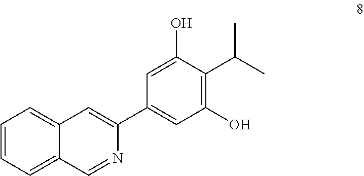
C1=CC=C2C(=C1)C=C(C1=CC(O)=C(C(C)C)C(O)=C1)N=C2
